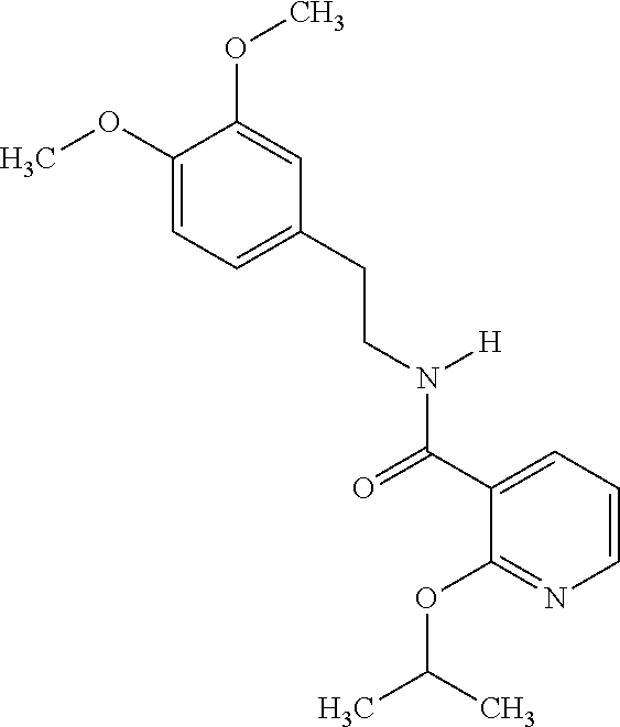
C1=C(CCN(C(C2=CC=CN=C2OC(C)C)=O)[H])C=C(OC)C(OC)=C1
